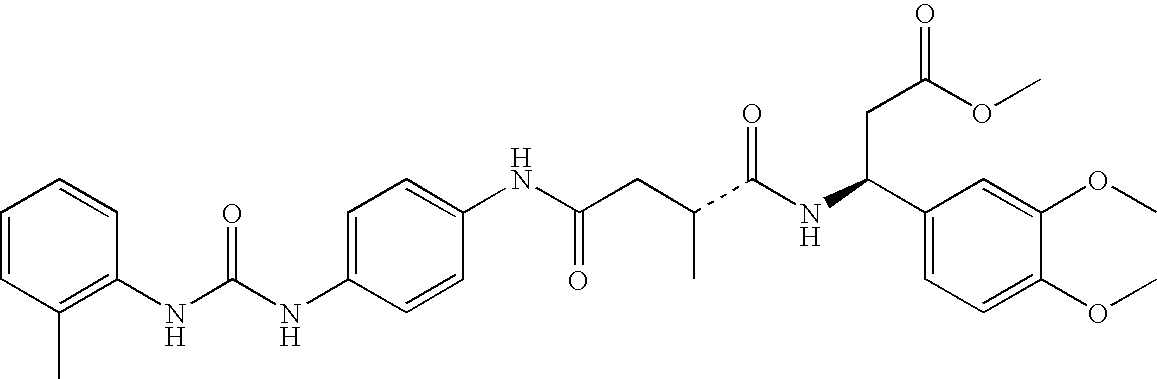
C1=C(NC(NC2=C(C)C=CC=C2)=O)C=CC(NC(CC(C(NC(C2=CC=C(OC)C(OC)=C2)CC(=O)OC)=O)C)=O)=C1
